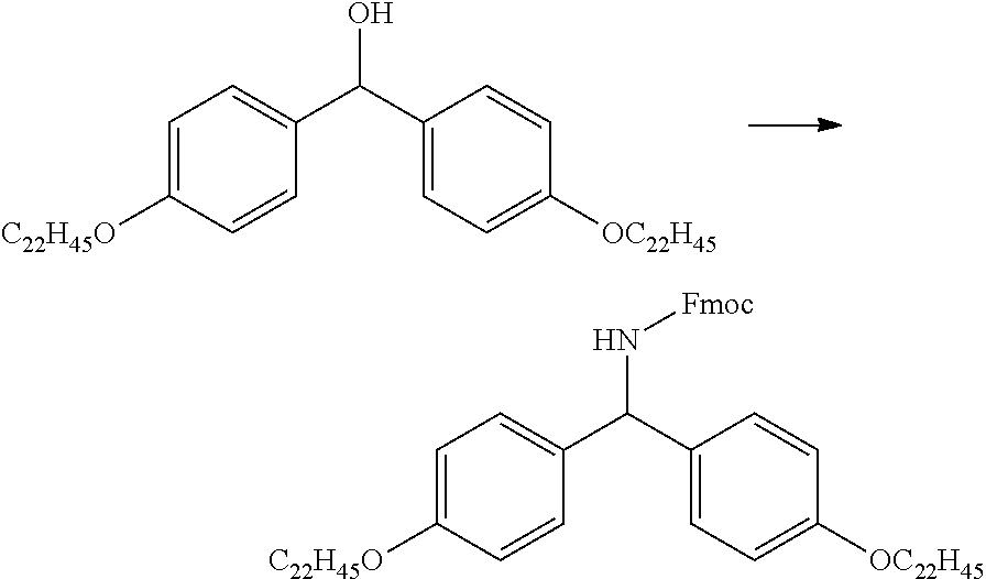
C1=C([C22H45O])C=CC(C(C2=CC=C([OC22H45])C=C2)O)=C1.C1=C([C22H45O])C=CC(C(C2=CC=C([OC22H45])C=C2)N[Fmoc])=C1
